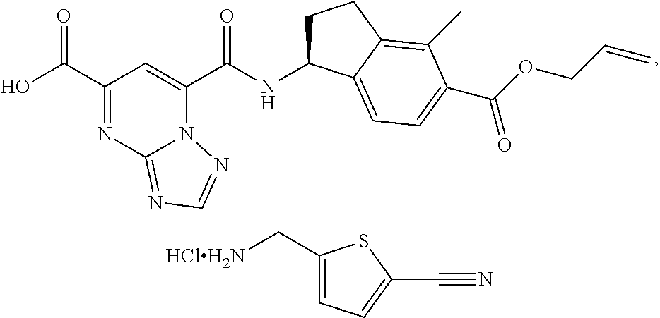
C1(C(=O)O)=NC2=NC=NN2C(C(=O)NC2CCC3=C(C)C(C(=O)OCC=C)=CC=C23)=C1.C1(C[HClH2N])=CC=C(C#N)S1
